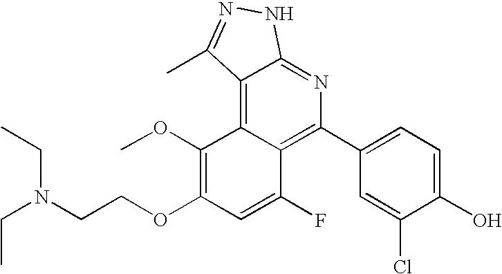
C1(C2=C3C(=C4C(=N2)NN=C4C)C(OC)=C(OCCN(CC)CC)C=C3F)=CC=C(O)C(Cl)=C1
